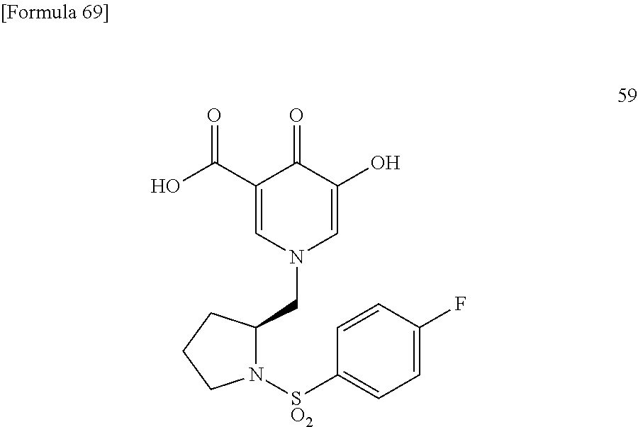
C1(C(O)=O)=CN(CC2CCCN2[SO2]C2=CC=C(F)C=C2)C=C(O)C1=O
